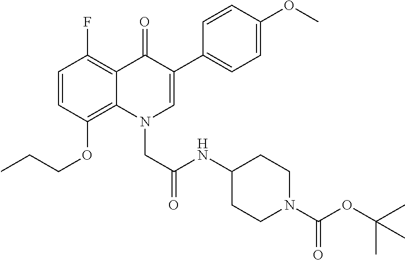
C1=CC(OCCC)=C2C(=C1F)C(=O)C(C1=CC=C(OC)C=C1)=CN2CC(NC1CCN(C(OC(C)(C)C)=O)CC1)=O
